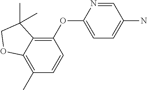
C1(OC2=C3C(=C(C)C=C2)OCC3(C)C)=CC=C(N)C=N1
